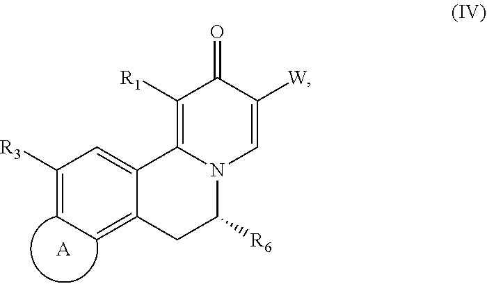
C1([R3])=CC=C2C(=C1)C1=C([R1])C(=O)C([W])=CN1C([R6])C2.[A]
